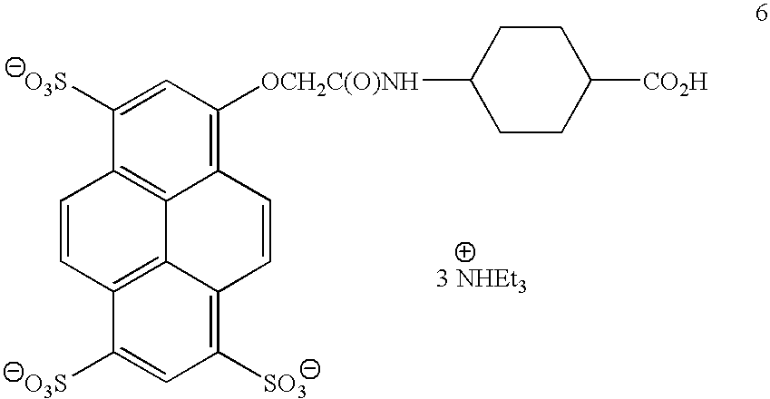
C12=C([OCH2C(O)NH]C3CCC([CO2H])CC3)C=C([O3S])C3=C1C1=C(C([O3S])=CC([SO3])=C1C=C2)C=C3
